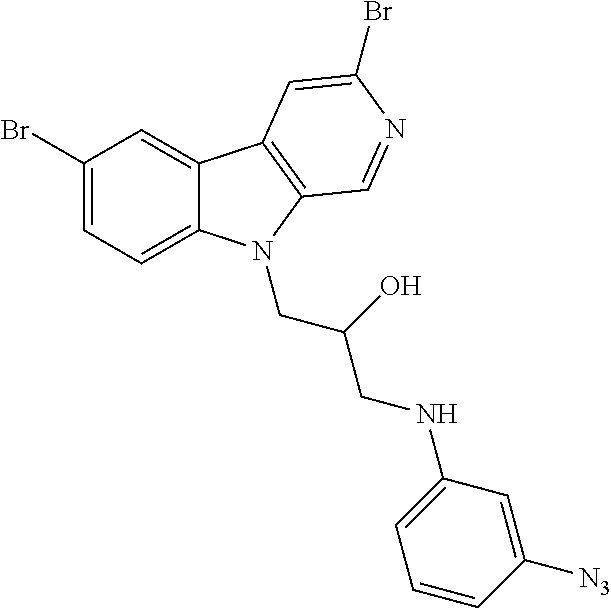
C1(Br)=CC=C2C(=C1)C1=C(N2CC(CNC2=CC=CC([N3])=C2)O)C=NC(Br)=C1
